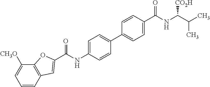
C1=CC2=C(C([CH3O])=C1)OC(C(NC1=CC=C(C3=CC=C(C(NC(C(C)C)[CO2H])=O)C=C3)C=C1)=O)=C2
